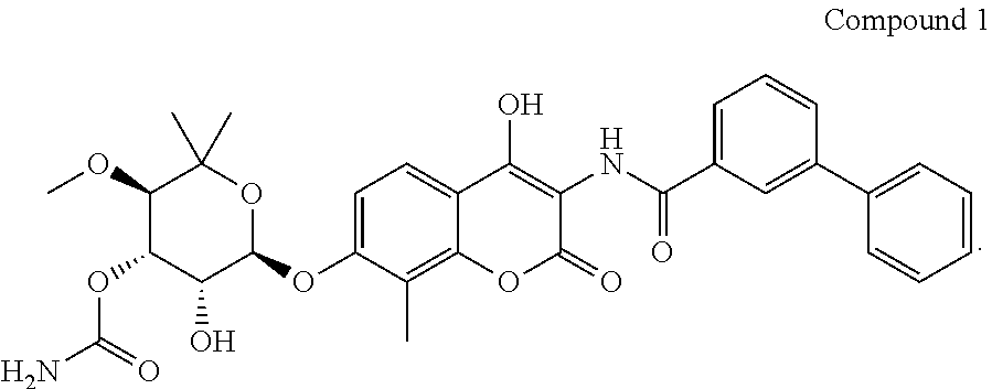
C1=C(OC2OC(C)(C)C(OC)C(OC(N)=O)C2O)C(C)=C2C(=C1)C(O)=C(NC(C1=CC=CC(C3=CC=CC=C3)=C1)=O)C(=O)O2
